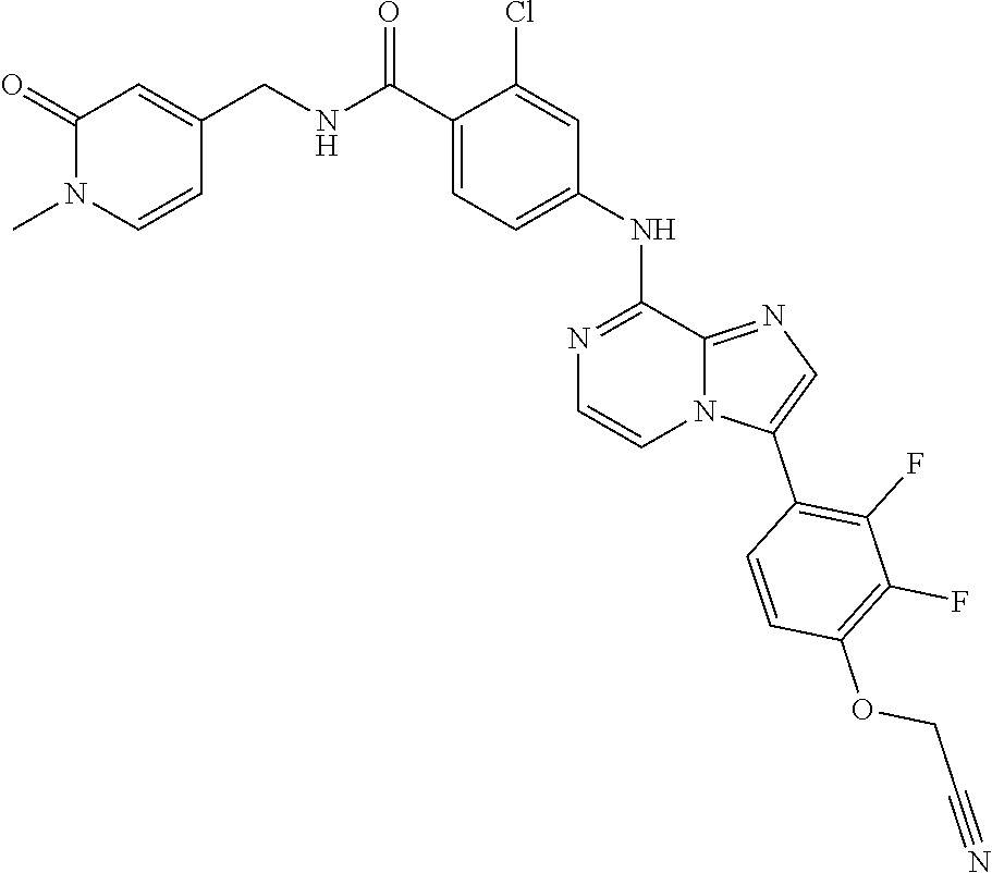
N1=C(NC2=CC=C(C(NCC3=CC(=O)N(C)C=C3)=O)C(Cl)=C2)C2=NC=C(C3=C(F)C(F)=C(OCC#N)C=C3)N2C=C1
